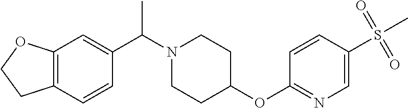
C12=C(C=CC(C(N3CCC(OC4=NC=C(S(C)(=O)=O)C=C4)CC3)C)=C1)CCO2
